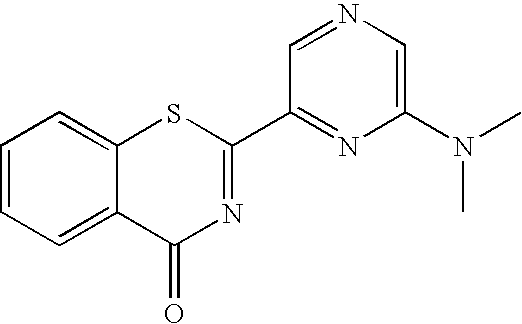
C1(C2=NC(=O)C3=CC=CC=C3S2)=NC(N(C)C)=CN=C1
